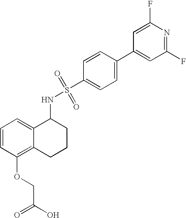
C1(NS(=O)(=O)C2=CC=C(C3=CC(F)=NC(F)=C3)C=C2)C2=CC=CC(OCC(=O)O)=C2CCC1
